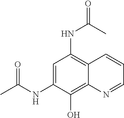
C1=C(NC(C)=O)C(O)=C2C(=C1NC(=O)C)C=CC=N2
